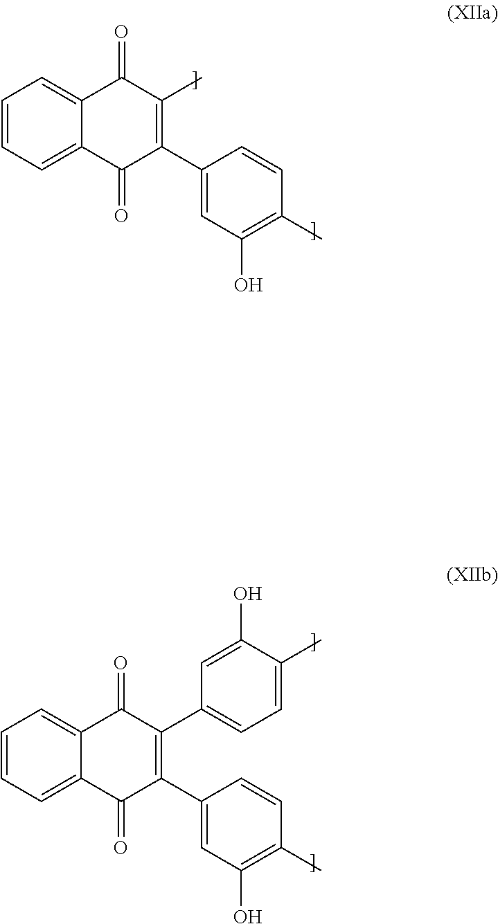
C1=CC=C2C(=C1)C(=O)C(C)=C(C1=CC(O)=C(C)C=C1)C2=O.C1=CC=C2C(=C1)C(=O)C(C1=CC=C(C)C(O)=C1)=C(C1=CC(O)=C(C)C=C1)C2=O
